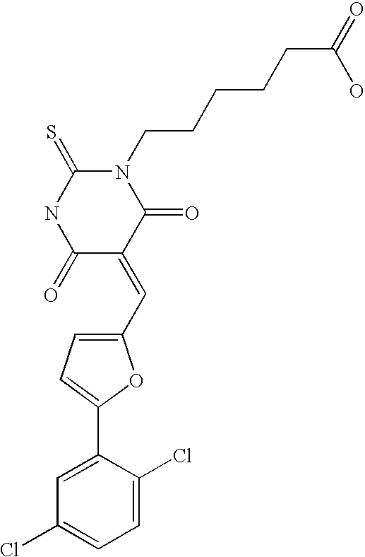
N1(CCCCCC(=O)O)C(=S)NC(=O)C(=CC2=CC=C(C3=CC(Cl)=CC=C3Cl)O2)C1=O
